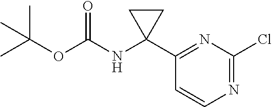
ClC1=NC=CC(C2(NC(OC(C)(C)C)=O)CC2)=N1
